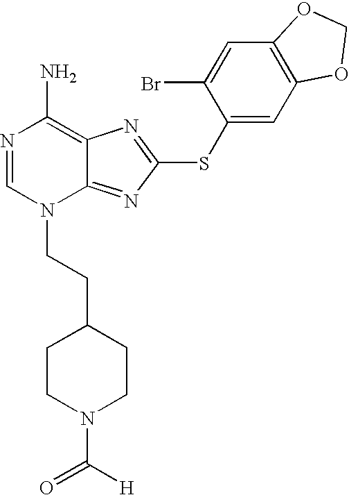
N1=CN(CCC2CCN(C([H])=O)CC2)C2=NC(SC3=CC4=C(C=C3Br)OCO4)=NC2=C1N
